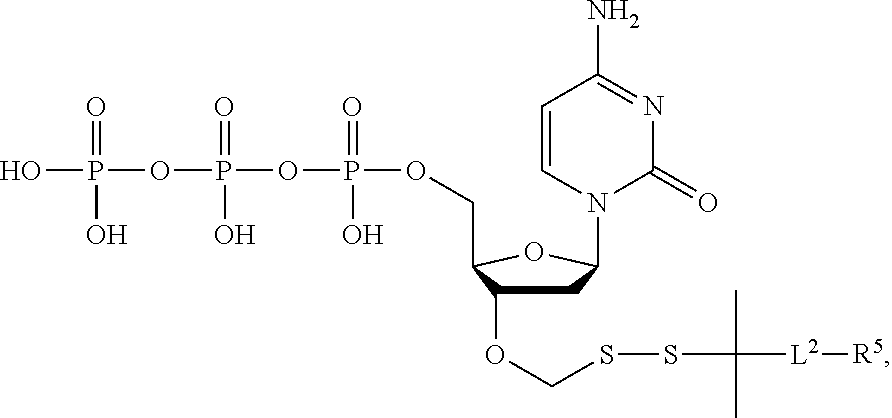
C1C(OCSSC([L2][R5])(C)C)C(COP(OP(OP(O)(=O)O)(=O)O)(=O)O)OC1N1C=CC(N)=NC1=O
